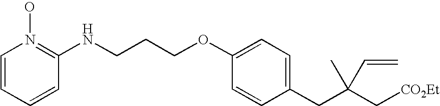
C1=CC(OCCCNC2=N(O)C=CC=C2)=CC=C1CC(C[CO2Et])(C)C=C
